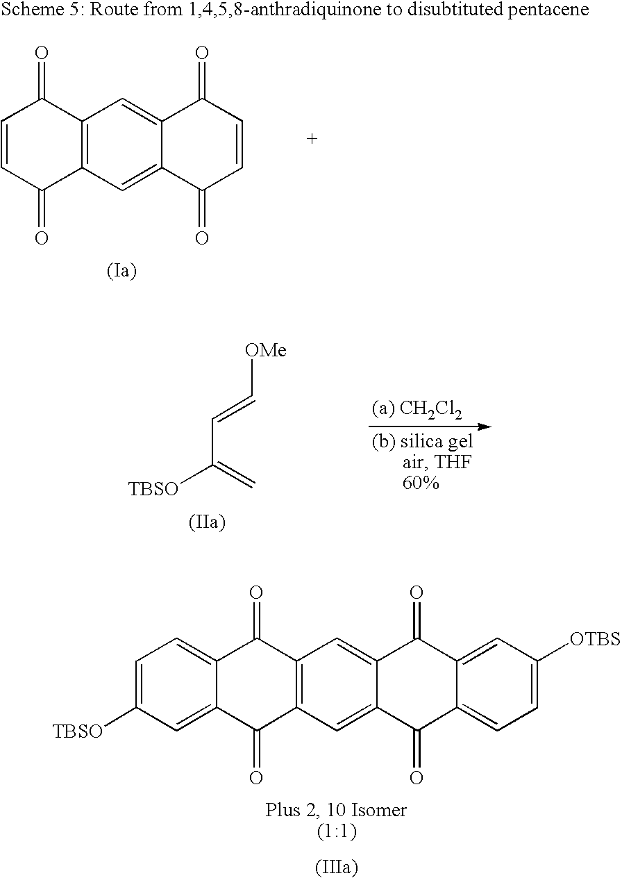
C1=C([TBSO])C=C2C(=C1)C(=O)C1=C(C2=O)C=C2C(=C1)C(=O)C1=CC([OTBS])=CC=C1C2=O.C1=CC(=O)C2=C(C1=O)C=C1C(=C2)C(=O)C=CC1=O.C(C=C[OMe])(=C)[TBSO]
